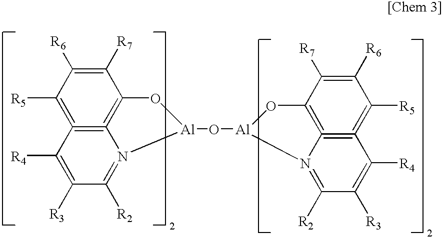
C12=C3C([R7])=C([R6])C([R5])=C=1C([R4])=C([R3])C([R2])=N2[Al](O[Al]1OC2=C4=C(=C([R5])C([R6])=C2[R7])C([R4])=C([R3])C([R2])=N14)O3
